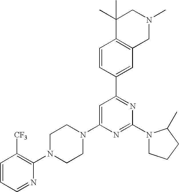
C1=CC(C2=NC(N3CCCC3C)=NC(N3CCN(C4=C([CF3])C=CC=N4)CC3)=C2)=CC2=C1C(C)(C)CN(C)C2
